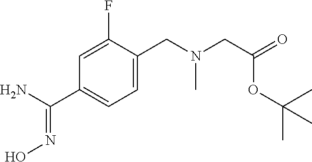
C1=C(F)C(CN(C)CC(=O)OC(C)(C)C)=CC=C1C(N)=NO
